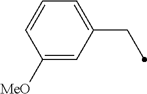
C1=CC([MeO])=CC(CC)=C1
